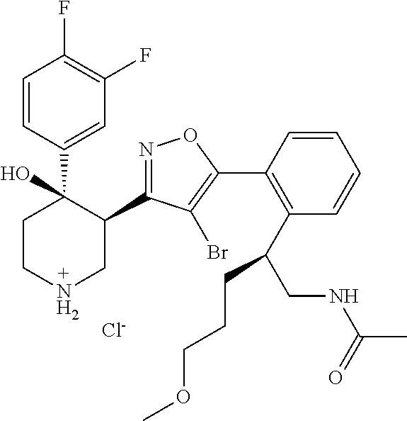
C1=CC(C2(O)CCNCC2C2=NOC(C3=C(C(CNC(C)=O)CCCOC)C=CC=C3)=C2Br)=CC(F)=C1F.[Cl-]
